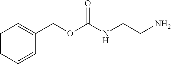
C1(COC(NCCN)=O)=CC=CC=C1
